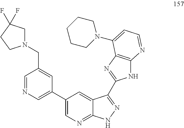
C1=NC=C(C2=CN=C3C(=C2)C(C2=NC4=C(N2)N=CC=C4N2CCCCC2)=NN3)C=C1CN1CC(F)(F)CC1
